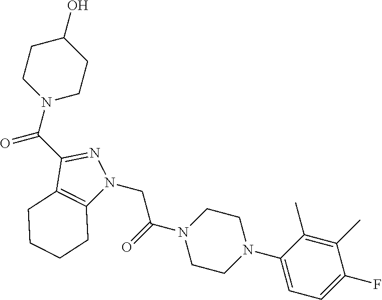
C(N1CCC(O)CC1)(=O)C1=NN(CC(N2CCN(C3=CC=C(F)C(C)=C3C)CC2)=O)C2=C1CCCC2
